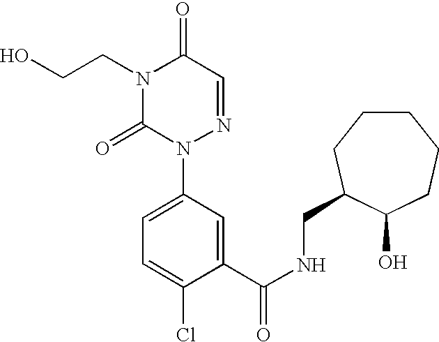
OCCN1C(=O)N(C2=CC=C(Cl)C(C(NCC3CCCCCC3O)=O)=C2)N=CC1=O
